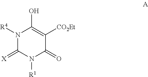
N1([R4])C(=[X])N([R1])C(=O)C([CO2Et])=C1O
